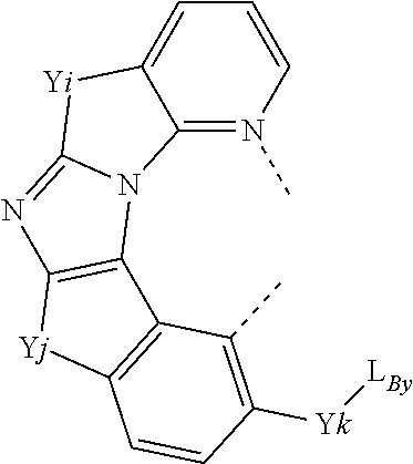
C12=N(C)C=CC=C1[Yi]C1=NC3=C(N21)C1=C([Yj]3)C=CC([Yk][LBy])=C1C
